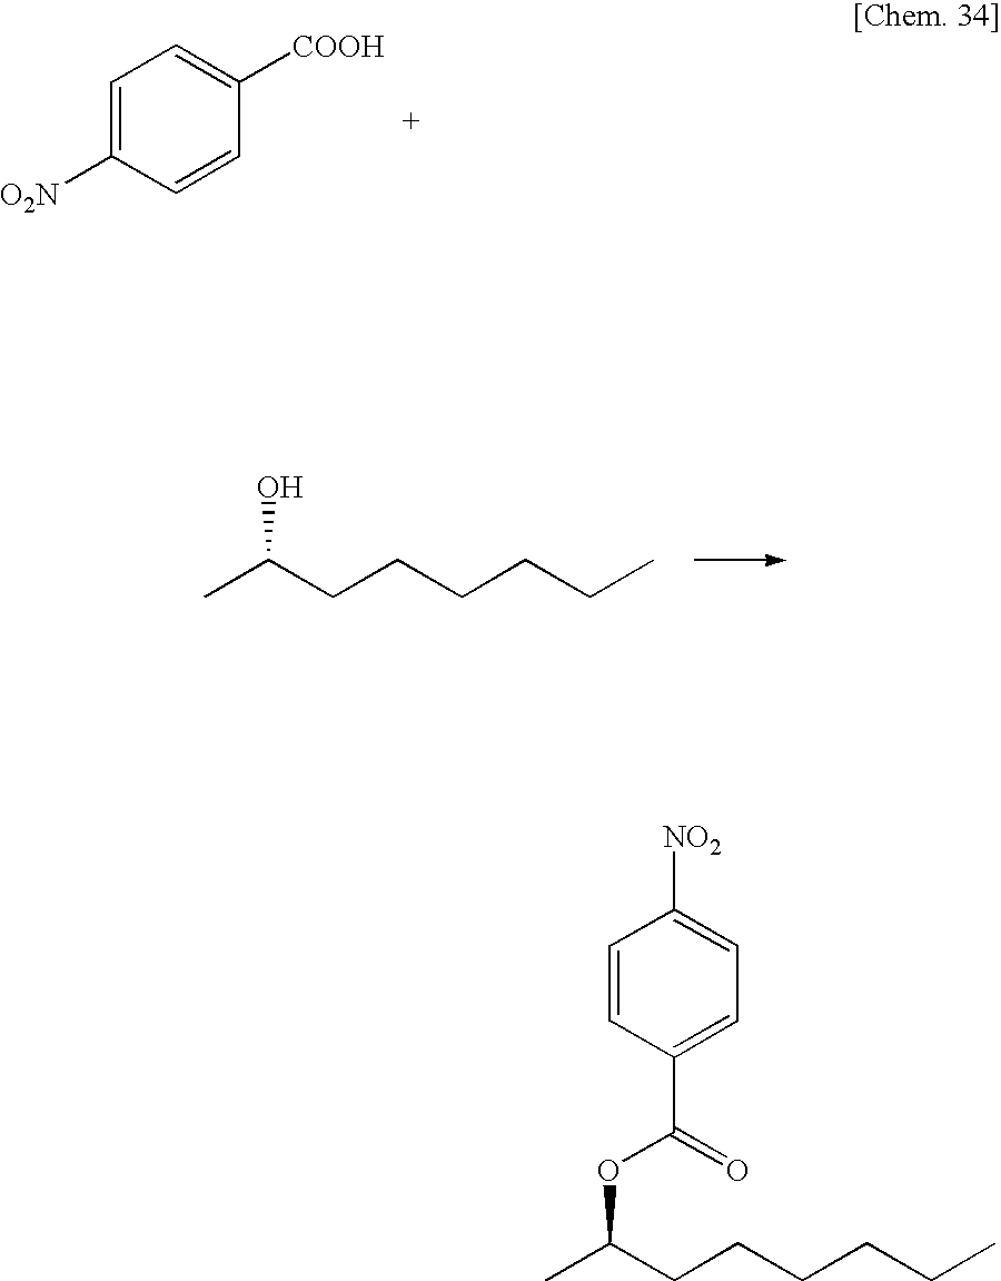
C1=C([O2N])C=CC([COOH])=C1.CC(CCCCCC)O.C1=CC(C(=O)OC(C)CCCCCC)=CC=C1[NO2]
